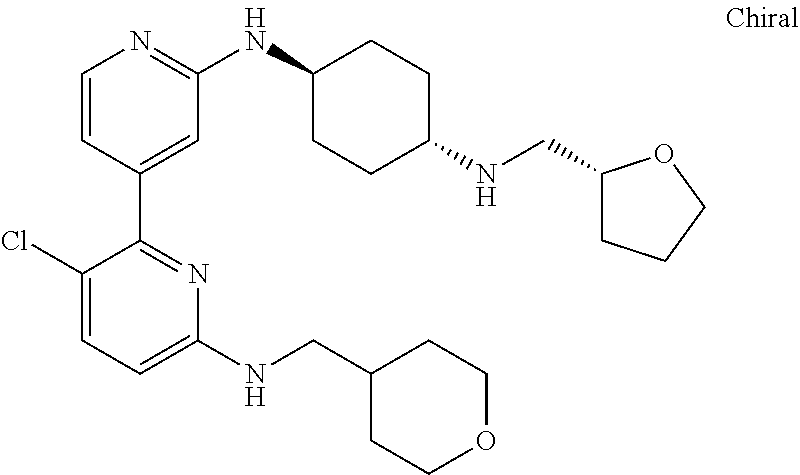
C1=CC(C2=NC(NCC3CCOCC3)=CC=C2Cl)=CC(NC2CCC(NCC3CCCO3)CC2)=N1
